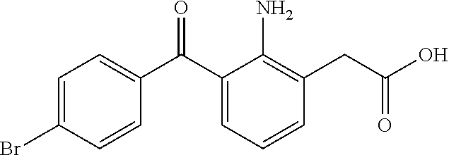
C1=C(Br)C=CC(C(C2=CC=CC(CC(O)=O)=C2N)=O)=C1
